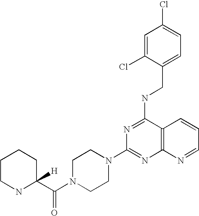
C1=C(Cl)C(CNC2=NC(N3CCN(C(C4([H])CCCCN4)=O)CC3)=NC3=C2C=CC=N3)=CC=C1Cl
